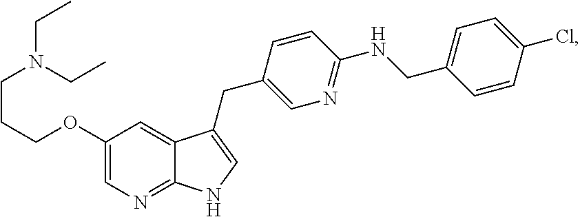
C1(OCCCN(CC)CC)=CN=C2C(=C1)C(CC1=CN=C(NCC3=CC=C(Cl)C=C3)C=C1)=CN2
